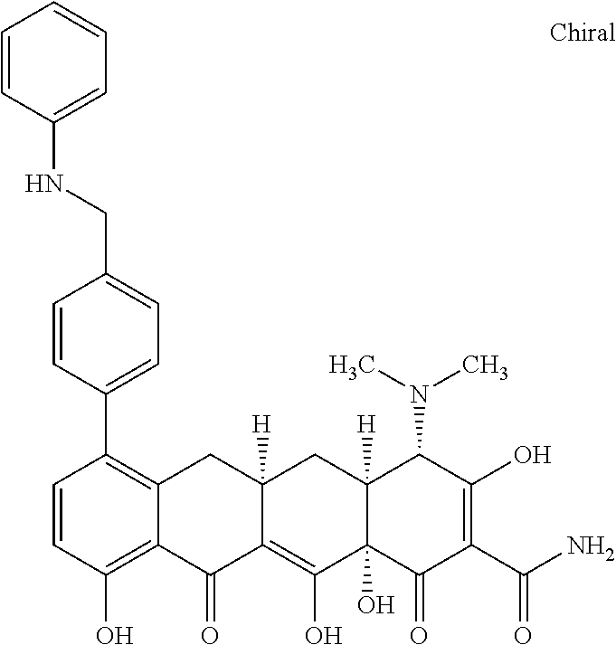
C12([H])C(O)(C(=O)C(C(N)=O)=C(O)C1N(C)C)C(O)=C1C([H])(C2)CC2=C(C3=CC=C(CNC4=CC=CC=C4)C=C3)C=CC(O)=C2C1=O
